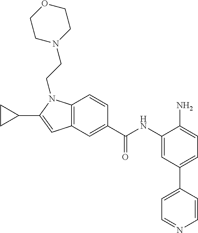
C12=C(C=C(C(NC3=CC(C4=CC=NC=C4)=CC=C3N)=O)C=C1)C=C(C1CC1)N2CCN1CCOCC1
